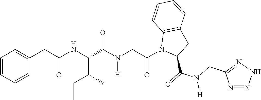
C1(CC(NC(C(C)CC)C(N([H])CC(N2C(C(=O)N(CC3=NNN=N3)[H])CC3=C2C=CC=C3)=O)=O)=O)=CC=CC=C1
